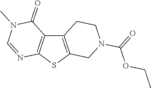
C12=C(SC3=C1C(=O)N(C)C=N3)CN(C(OCC)=O)CC2
